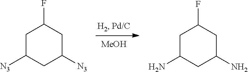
[MeOH].C1C([N3])CC([N3])CC1F.C1C(N)CC(N)CC1F
